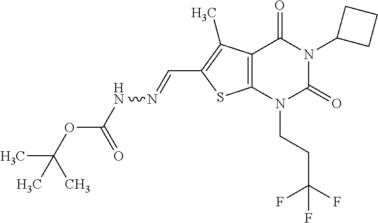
C12=C(N(CCC(F)(F)F)C(=O)N(C3CCC3)C1=O)SC(C=NNC(OC(C)(C)C)=O)=C2C
